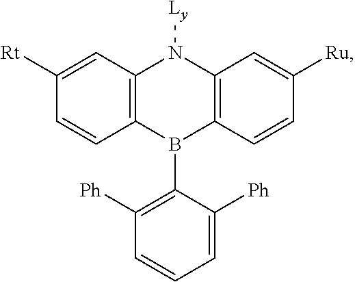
C1([Rt])=CC2=C(C=C1)B(C1=C([Ph])C=CC=C1[Ph])C1=C(N2[Ly])C=C([Ru])C=C1
